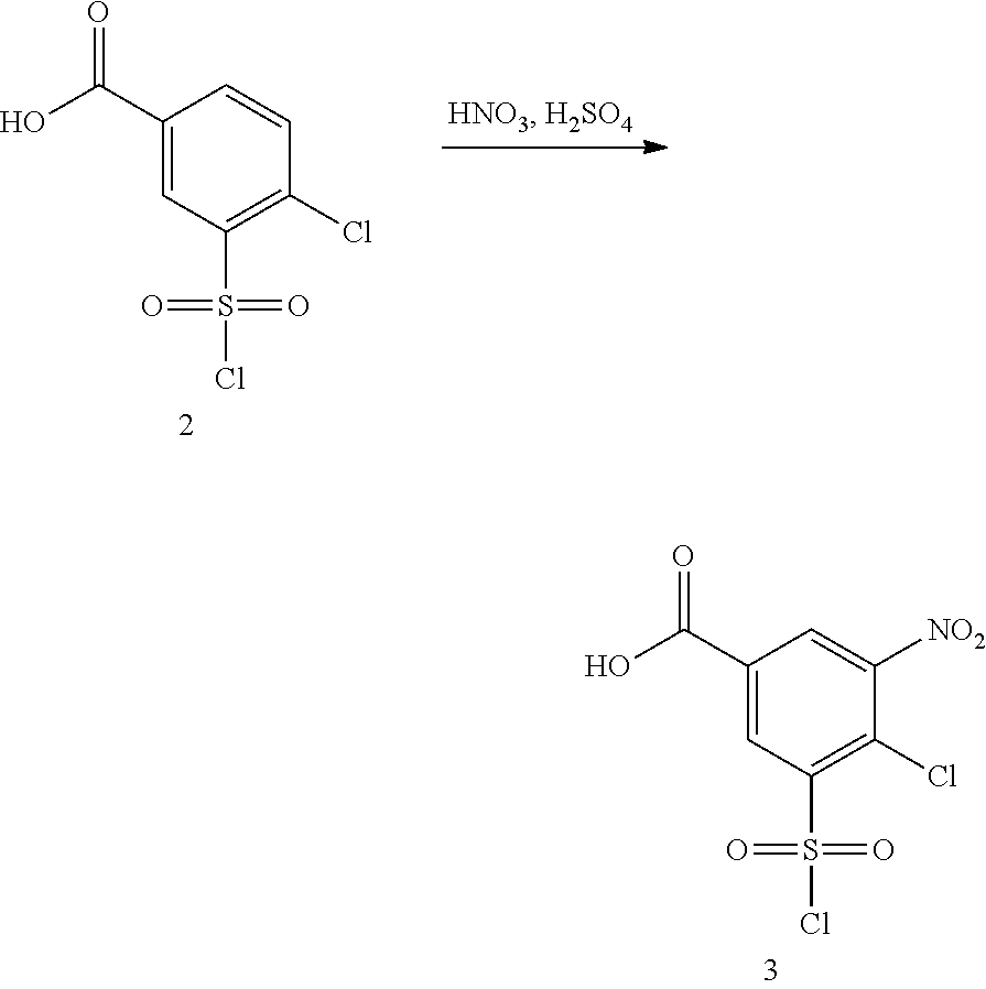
C1(C(O)=O)=CC(S(Cl)(=O)=O)=C(Cl)C=C1.C1(C(O)=O)=CC(S(Cl)(=O)=O)=C(Cl)C([NO2])=C1
